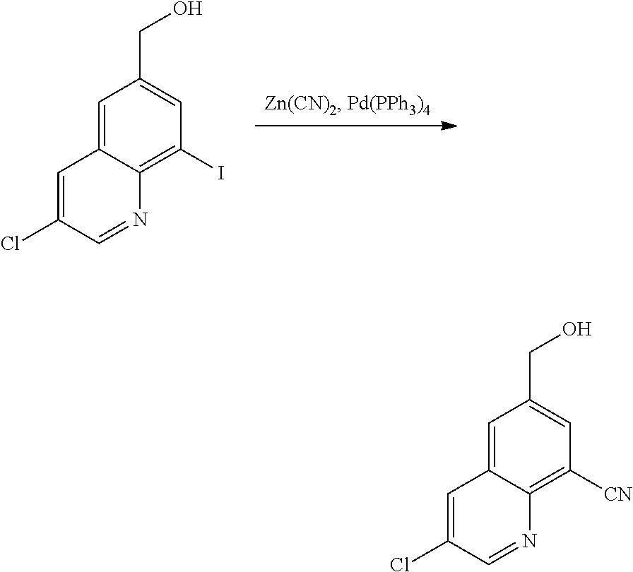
C1=C2C(=C([CN])C=C1CO)N=CC(Cl)=C2.C1=C2C(=C(I)C=C1CO)N=CC(Cl)=C2
